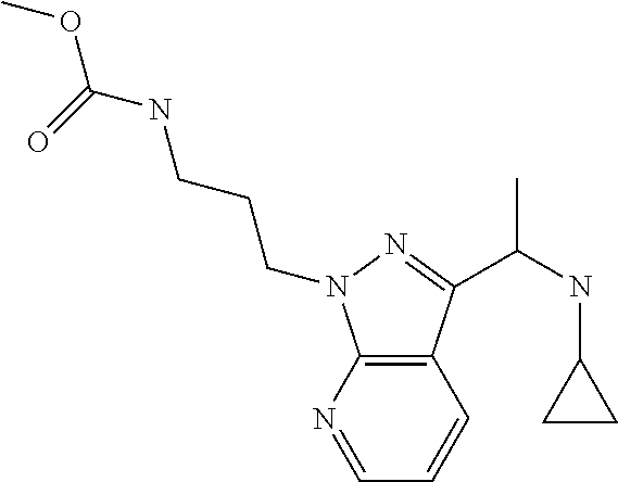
C12=C(N=CC=C1)N(CCCNC(OC)=O)N=C2C(NC1CC1)C
